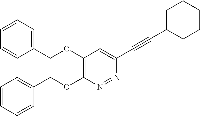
C1(COC2=C(OCC3=CC=CC=C3)N=NC(C#CC3CCCCC3)=C2)=CC=CC=C1
